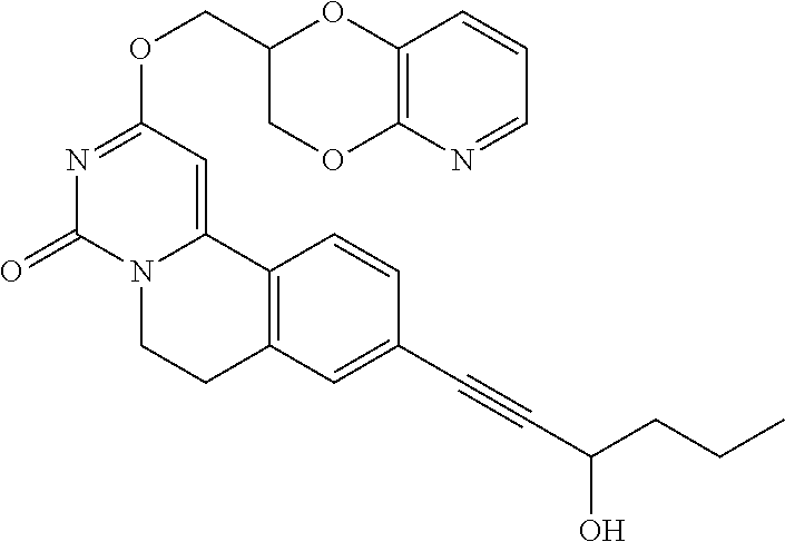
C(OC1=NC(=O)N2C(=C1)C1=C(CC2)C=C(C#CC(CCC)O)C=C1)C1COC2=C(O1)C=CC=N2
